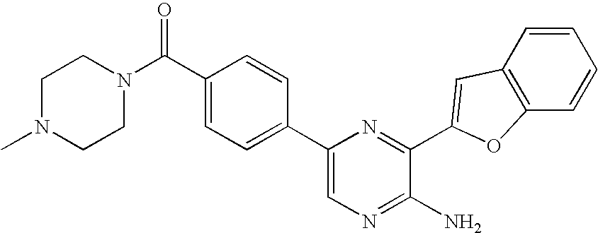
C1=CC2=C(C=C1)OC(C1=NC(C3=CC=C(C(N4CCN(C)CC4)=O)C=C3)=CN=C1N)=C2
